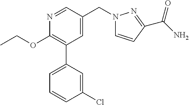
C1(OCC)=C(C2=CC=CC(Cl)=C2)C=C(CN2C=CC(C(N)=O)=N2)C=N1
